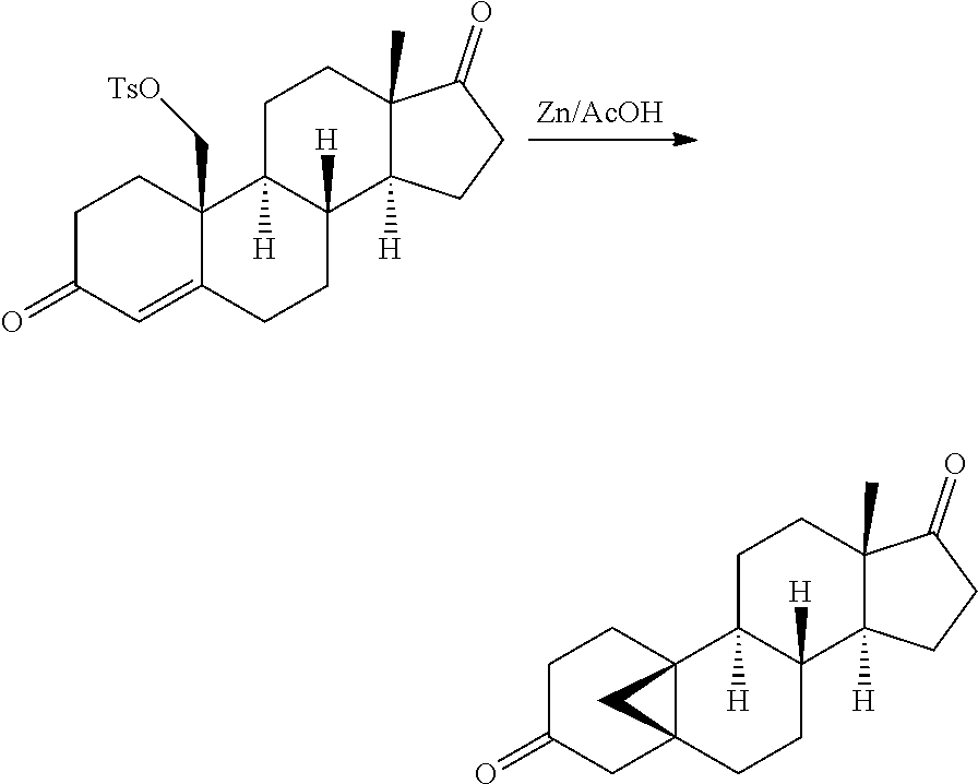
C1C(=O)CC23C(C1)(C1([H])C([H])(CC2)C2([H])C(C)(CC1)C(=O)CC2)C3.C1C(=O)C=C2C(C[TsO])(C1)C1([H])C([H])(CC2)C2([H])C(C)(CC1)C(=O)CC2
